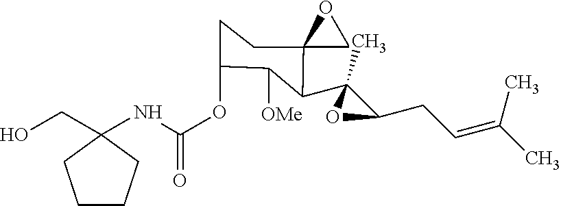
O(C1CCC2(C(C3(C)C(CC=C(C)C)O3)C1[OMe])CO2)C(=O)NC1(CO)CCCC1
